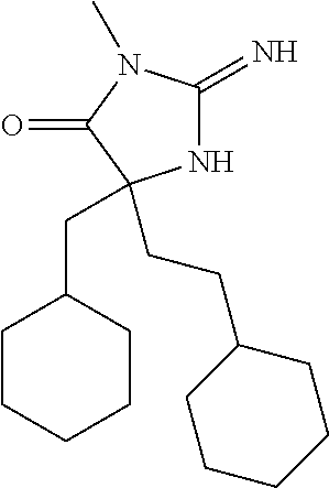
N1C(=N)N(C)C(=O)C1(CCC1CCCCC1)CC1CCCCC1
